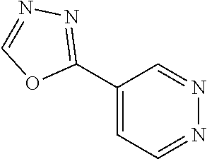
N1=CC=C(C2=NN=CO2)C=N1
